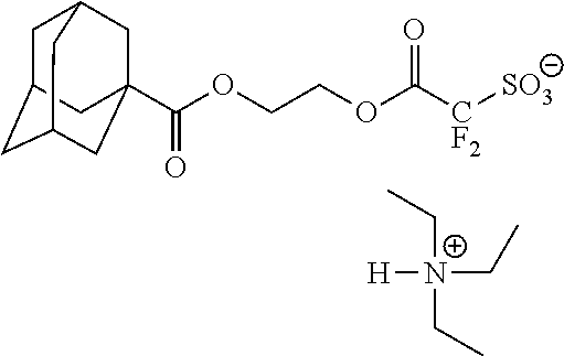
C1C2CC3CC(C(OCCOC([CF2][SO3])=O)=O)(CC1C3)C2.C([N+](CC)(CC)[H])C
